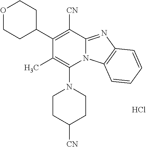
Cl.C1(C)=C(N2CCC([CN])CC2)N2C(=NC3=C2C=CC=C3)C([CN])=C1C1CCOCC1
